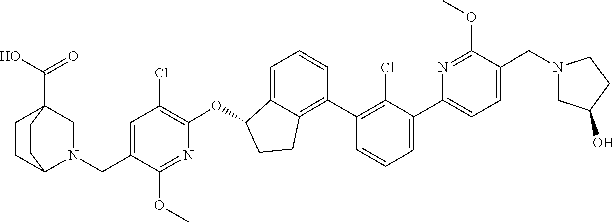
C(C1=CC(Cl)=C(OC2C3=CC=CC(C4=C(Cl)C(C5=CC=C(CN6CC(O)CC6)C(OC)=N5)=CC=C4)=C3CC2)N=C1OC)N1C2CCC(C(O)=O)(C1)CC2
